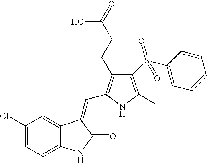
C1(Cl)=CC=C2C(=C1)C(=CC1=C(CCC(=O)O)C(S(C3=CC=CC=C3)(=O)=O)=C(C)N1)C(=O)N2
